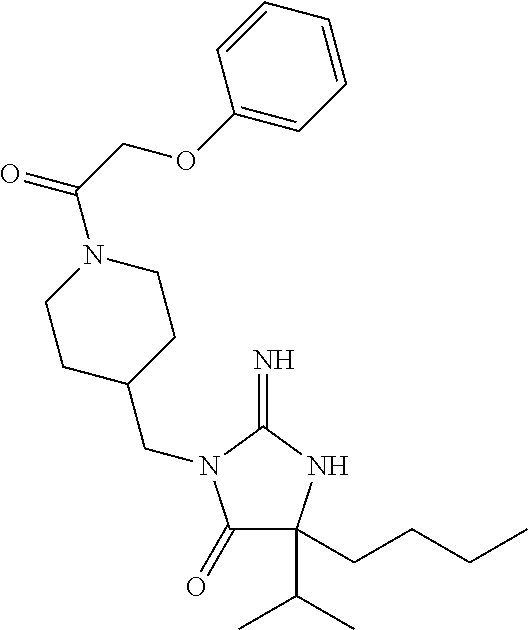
C1(=O)C(CCCC)(C(C)C)NC(=N)N1CC1CCN(C(COC2=CC=CC=C2)=O)CC1
